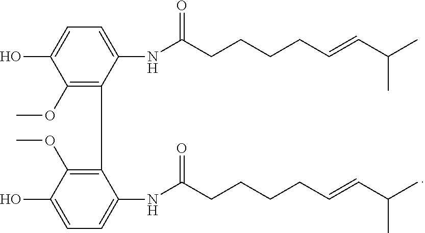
C1(NC(CCCCC=CC(C)C)=O)=CC=C(O)C(OC)=C1C1=C(OC)C(O)=CC=C1NC(CCCCC=CC(C)C)=O
